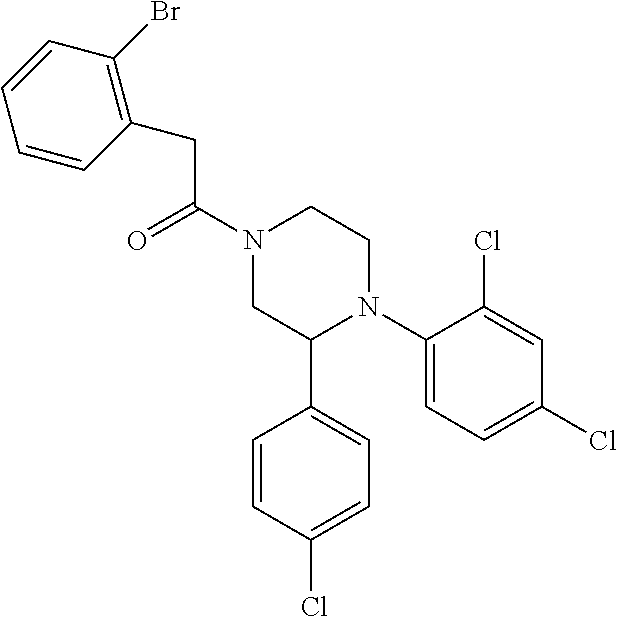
C(C(N1CC(C2=CC=C(Cl)C=C2)N(C2=CC=C(Cl)C=C2Cl)CC1)=O)C1=C(Br)C=CC=C1
